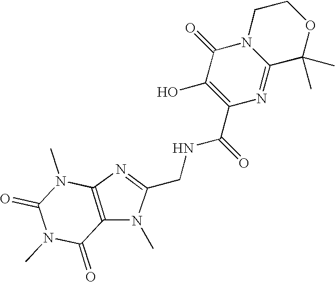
N1(C)C(=O)C2=C(N(C)C1=O)N=C(CNC(C1=C(O)C(=O)N3C(=N1)C(C)(C)OCC3)=O)N2C
